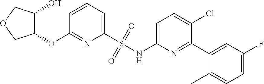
C1(S(NC2=CC=C(Cl)C(C3=CC(F)=CC=C3C)=N2)(=O)=O)=CC=CC(OC2C(O)COC2)=N1
